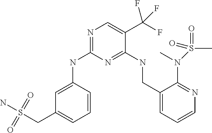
C1=C(NC2=NC=C(C(F)(F)F)C(NCC3=CC=CN=C3N(S(C)(=O)=O)C)=N2)C=CC=C1CS(N)(=O)=O
